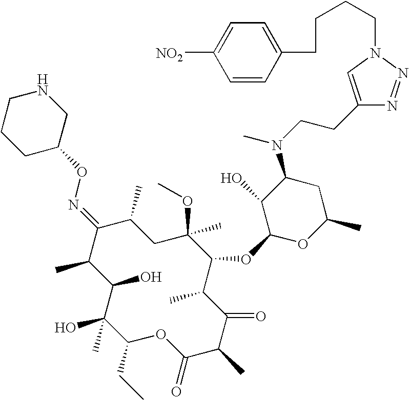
C1(O)C(C)C(=NOC2CNCCC2)C(C)CC(C)(OC)C(OC2OC(C)CC(N(CCC3=CN(CCCCC4=CC=C([NO2])C=C4)N=N3)C)C2O)C(C)C(=O)C(C)C(=O)OC(CC)C1(O)C
